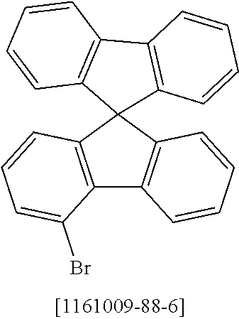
C12=C(C=CC=C1Br)C1(C3=C2C=CC=C3)C2=C(C3=C1C=CC=C3)C=CC=C2
